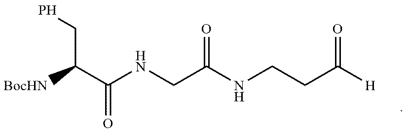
C(C(C(NCC(NCCC([H])=O)=O)=O)[BocHN])P
